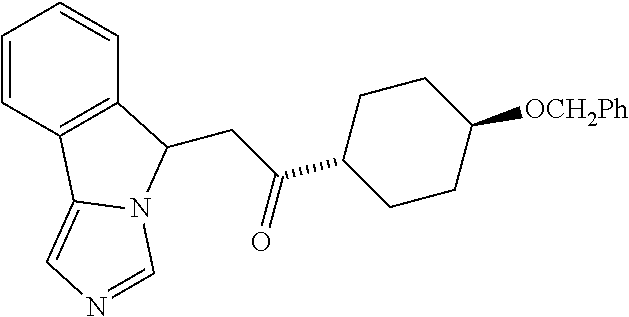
C1=CC2=C(C=C1)C(CC(=O)C1CCC([OCH2Ph])CC1)N1C2=CN=C1
